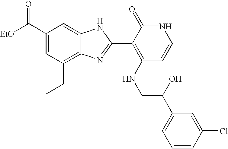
C(C1=CC(CC)=C2C(=C1)NC(C1=C(NCC(O)C3=CC=CC(Cl)=C3)C=CNC1=O)=N2)([EtO])=O
